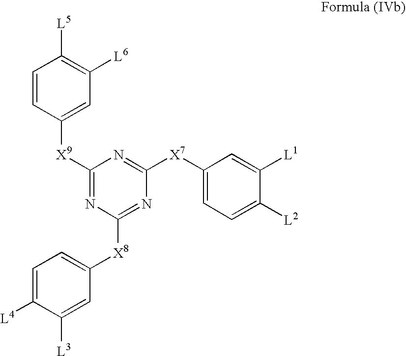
C1=CC([X9]C2=NC([X8]C3=CC=C([L4])C([L3])=C3)=NC([X7]C3=CC=C([L2])C([L1])=C3)=N2)=CC([L6])=C1[L5]
